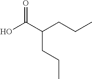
OC(C(CCC)CCC)=O
